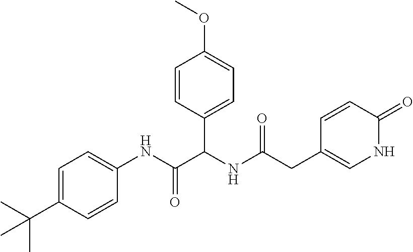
C1=C(C(C)(C)C)C=CC(NC(C(NC(=O)CC2=CNC(=O)C=C2)C2=CC=C(OC)C=C2)=O)=C1
